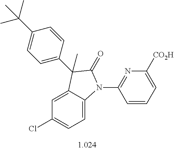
C1=C2C(=CC=C1Cl)N(C1=NC([CO2H])=CC=C1)C(=O)C2(C)C1=CC=C(C(C)(C)C)C=C1
